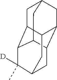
C1C2C3C4C5C(CC1C4)C2CC(C3(C)[D])C5
